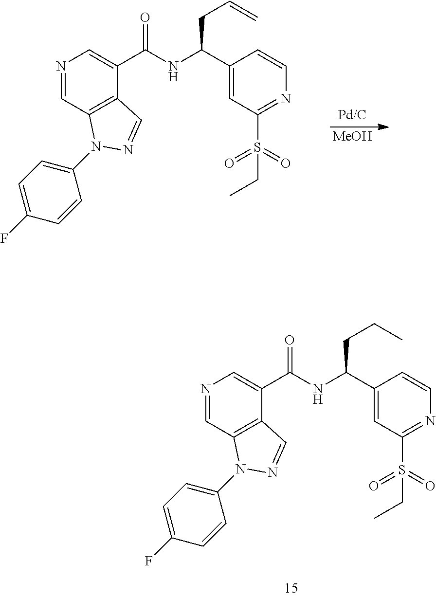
N1=CC2=C(C(C(NC(C3=CC(S(=O)(=O)CC)=NC=C3)CC=C)=O)=C1)C=NN2C1=CC=C(F)C=C1.[MeOH].[Pd/C].N1=CC2=C(C(C(NC(C3=CC(S(=O)(=O)CC)=NC=C3)CCC)=O)=C1)C=NN2C1=CC=C(F)C=C1
